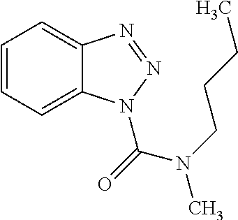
C1=CC=C2C(=C1)N=NN2C(N(C)CCCC)=O
